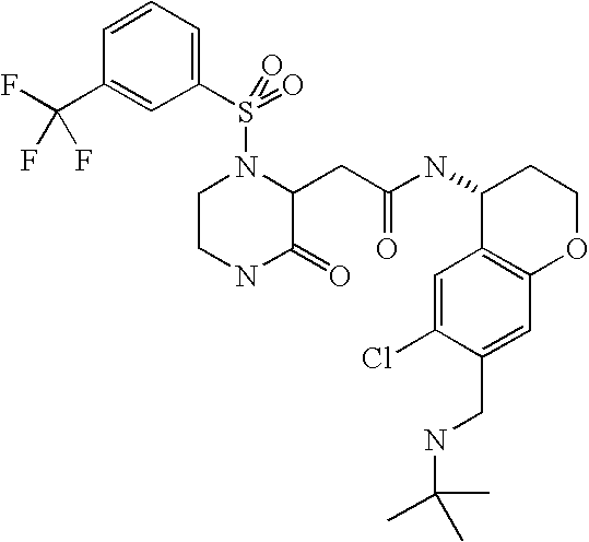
C1(S(N2CCNC(=O)C2CC(NC2C3=C(OCC2)C=C(CNC(C)(C)C)C(Cl)=C3)=O)(=O)=O)=CC=CC(C(F)(F)F)=C1
